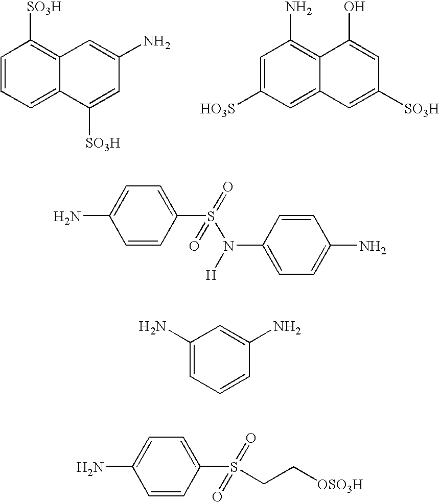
C1=CC=C2C(=C1[SO3H])C=C(N)C=C2[SO3H].C1=C([HO3S])C=C2C(=C1N)C(O)=CC([SO3H])=C2.C1=C(S(N(C2=CC=C(N)C=C2)[H])(=O)=O)C=CC(N)=C1.C1=C(N)C=CC=C1N.C1=C(S(CC[OSO3H])(=O)=O)C=CC(N)=C1
